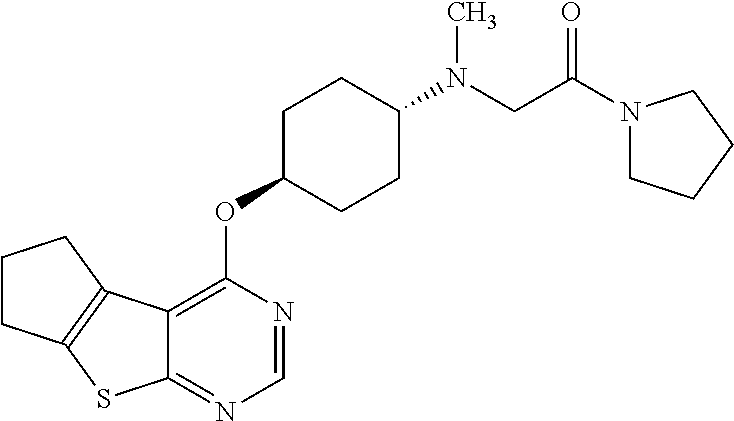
C1CC2=C(C1)C1=C(OC3CCC(N(C)CC(=O)N4CCCC4)CC3)N=CN=C1S2
